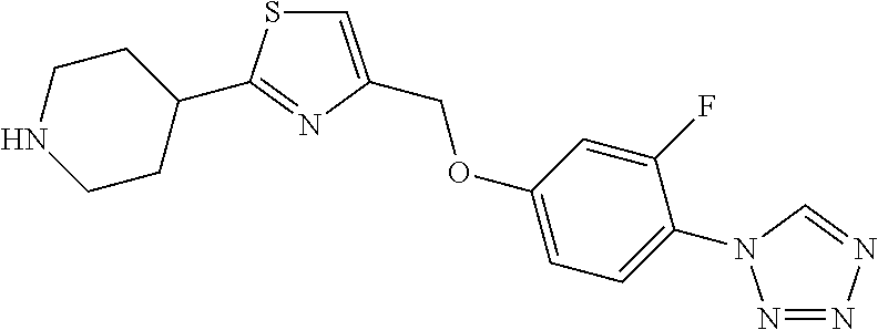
C1CNCCC1C1=NC(COC2=CC=C(N3N=NN=C3)C(F)=C2)=CS1
